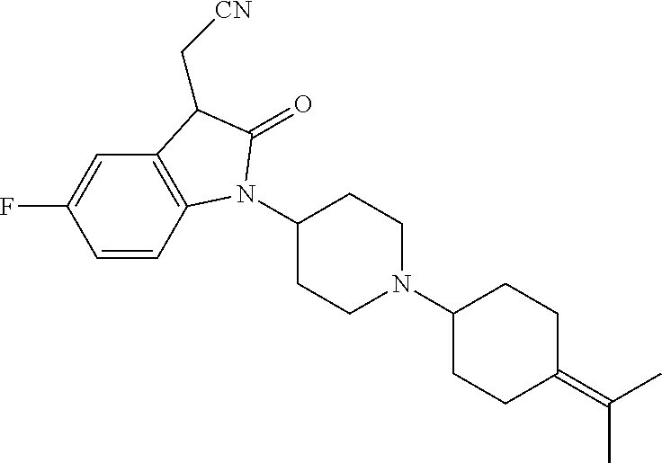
C1(N2C3=C(C=C(F)C=C3)C(C[CN])C2=O)CCN(C2CCC(=C(C)C)CC2)CC1
